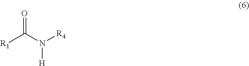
[R1]C(N([R4])[H])=O
